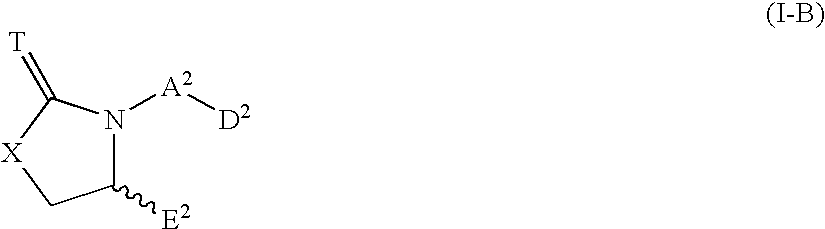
C1([E2])N([A2][D2])C(=[T])[X]C1
